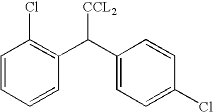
C1=CC=CC(C(C2=CC=C(Cl)C=C2)[CCL2])=C1Cl
